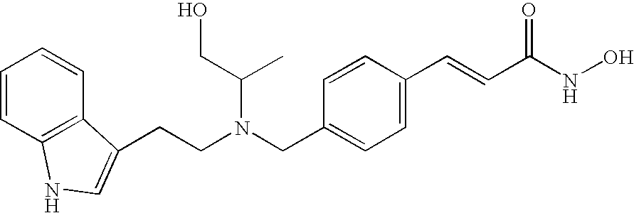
C1=CC2=C(C=C1)C(CCN(CC1=CC=C(C=CC(NO)=O)C=C1)C(CO)C)=CN2
